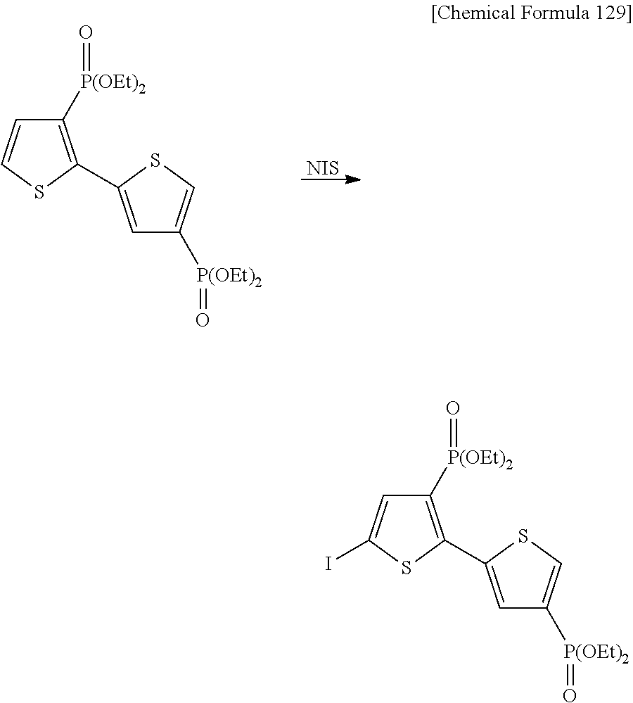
[NIS].C1([P(OEt)2]=O)=C(C2=CC([P(OEt)2]=O)=CS2)SC=C1.C1([P(OEt)2]=O)=C(C2=CC([P(OEt)2]=O)=CS2)SC(I)=C1
